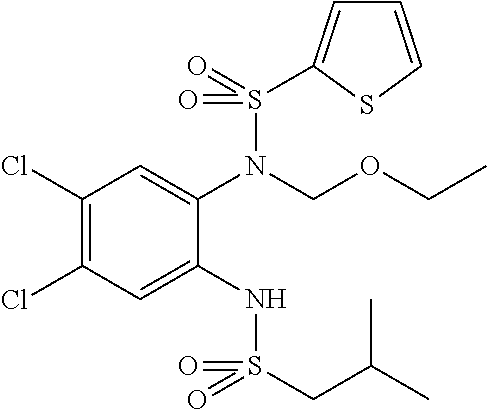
C1(Cl)=C(Cl)C=C(NS(CC(C)C)(=O)=O)C(N(COCC)S(=O)(=O)C2=CC=CS2)=C1
